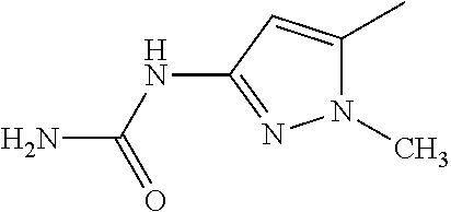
N1(C)C(C)=CC(NC(N)=O)=N1
